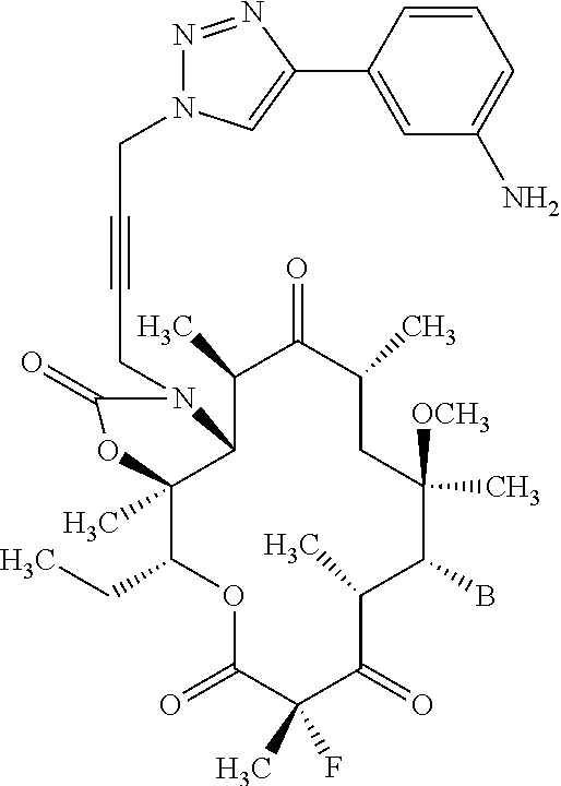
O1C(=O)C(C)(F)C(=O)C(C)C(B)C([OCH3])(C)CC(C)C(=O)C(C)C2C(C)(C1CC)OC(=O)N2CC#CCN1N=NC(C2=CC(N)=CC=C2)=C1
